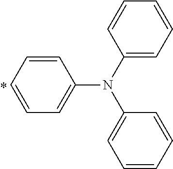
C1=CC=CC=C1N(C1=CC=CC=C1)C1=CC=CC=C1
